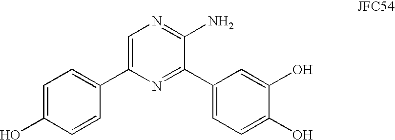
C1=C(O)C=CC(C2=CN=C(N)C(C3=CC=C(O)C(O)=C3)=N2)=C1
